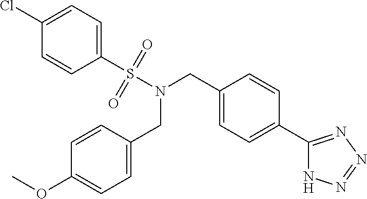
C1=C(CN(S(C2=CC=C(Cl)C=C2)(=O)=O)CC2=CC=C(OC)C=C2)C=CC(C2=NN=NN2)=C1
